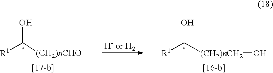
[R1]C([(CH2)nCHO])O.[R1]C([(CH2)nCH2]O)O
